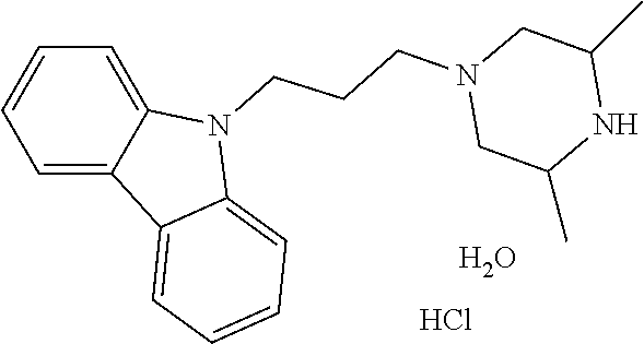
C1=CC=C2C(=C1)C1=CC=CC=C1N2CCCN1CC(C)NC(C)C1.O.Cl
